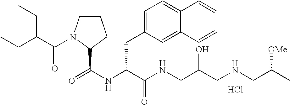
N(C(C(NCC(CNCC([OMe])C)O)=O)CC1=CC=C2C(=C1)C=CC=C2)C(=O)C1N(C(C(CC)CC)=O)CCC1.Cl
